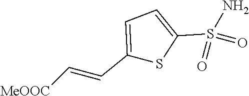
C1(C=C[MeOOC])=CC=C(S(N)(=O)=O)S1
